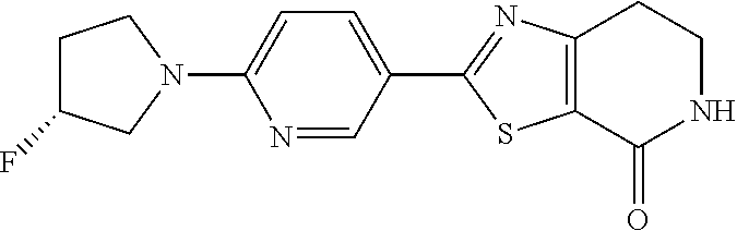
N1=CC(C2=NC3=C(S2)C(=O)NCC3)=CC=C1N1CCC(F)C1
